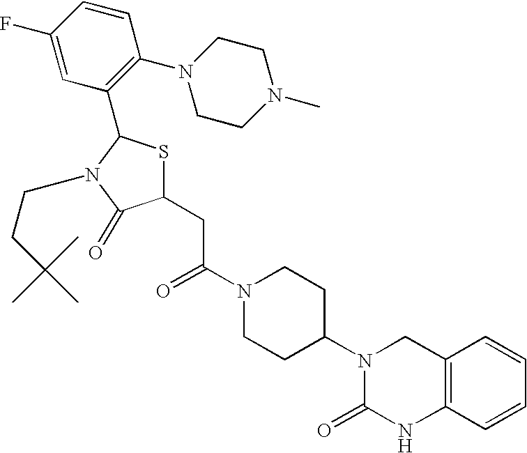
C(C(N1CCC(N2C(=O)NC3=C(C2)C=CC=C3)CC1)=O)C1SC(C2=C(N3CCN(C)CC3)C=CC(F)=C2)N(CCC(C)(C)C)C1=O
